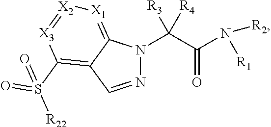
N1=CC2=C(S(=O)([R22])=O)[X3]=[X2][X1]=C2N1C(C(=O)N([R1])[R2])([R3])[R4]
